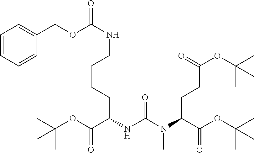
N(C(=O)NC(C(OC(C)(C)C)=O)CCCCNC(OCC1=CC=CC=C1)=O)(C(C(OC(C)(C)C)=O)CCC(=O)OC(C)(C)C)C
